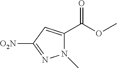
N1(C)C(C(OC)=O)=CC([O2N])=N1
